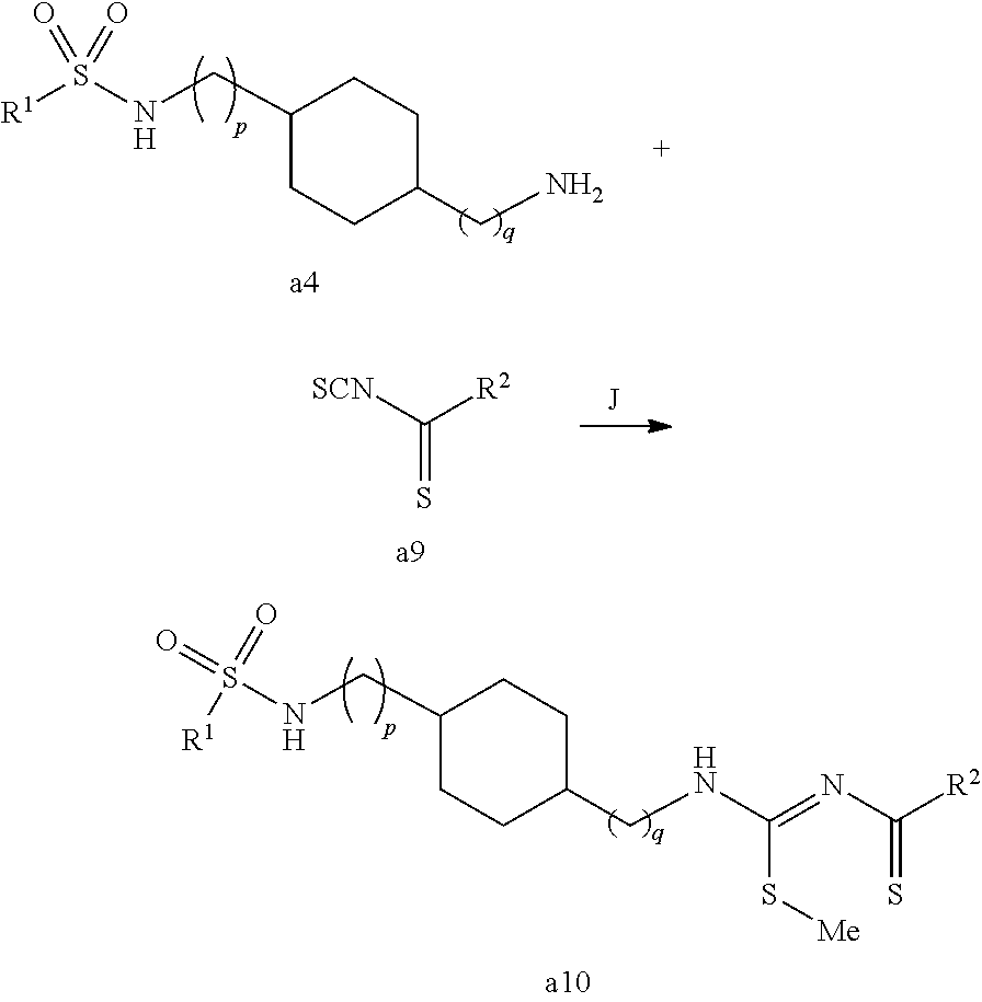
C1(CNS(=O)(=O)[R1])CCC(CNC(=NC(=S)[R2])S[Me])CC1.C1(CNS(=O)(=O)[R1])CCC(CN)CC1.C(=S)([SCN])[R2]
